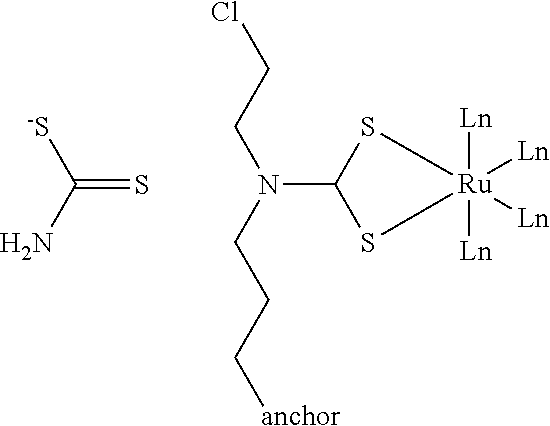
S=C(N)[-S].C1(N(CCC[anchor])CCCl)S[Ru]([Ln])([Ln])([Ln])([Ln])S1
